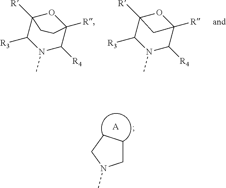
C12([R])C([R3])N(C)C([R4])C([R])(O1)CC2.C12([R])C([R3])N(C)C([R4])C([R])(O1)C2.C1CCCN1C.[A]
